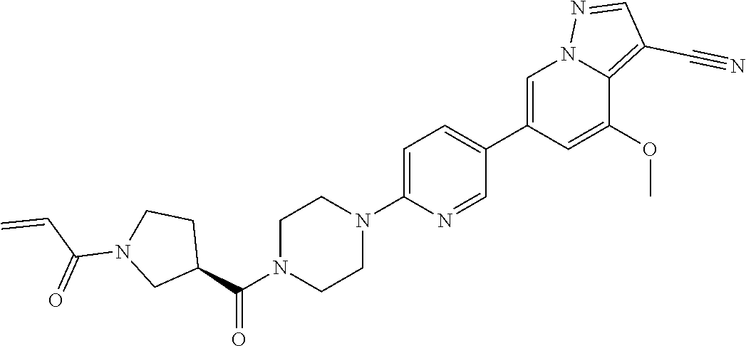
C1=C(C2=CC=C(N3CCN(C(C4CCN(C(C=C)=O)C4)=O)CC3)N=C2)C=C(OC)C2=C(C#N)C=NN12
